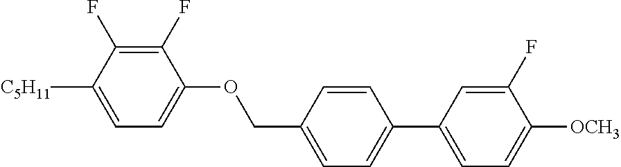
C1(F)=C(F)C([C5H11])=CC=C1OCC1=CC=C(C2=CC=C([OCH3])C(F)=C2)C=C1
